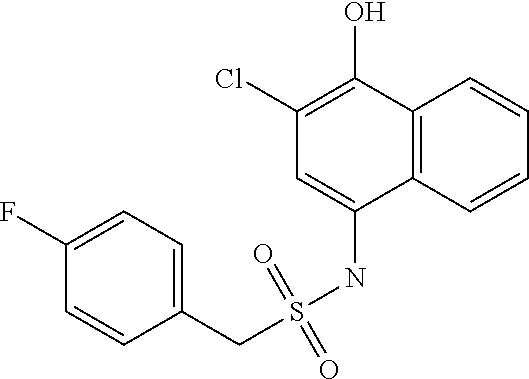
C12=C(C=CC=C1)C(NS(=O)(=O)CC1=CC=C(F)C=C1)=CC(Cl)=C2O
